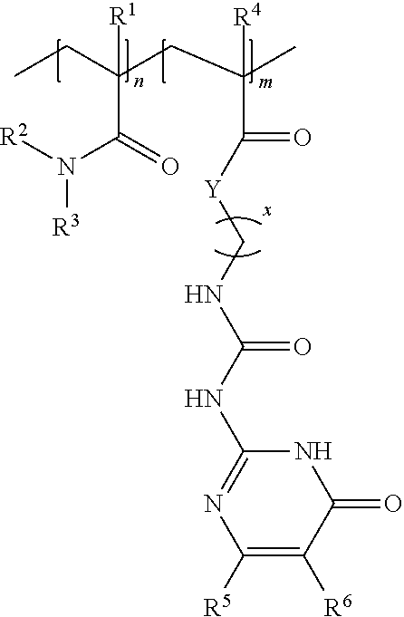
CCC(CC(C)([R4])C(=O)[Y]CNC(NC1=NC([R5])=C([R6])C(=O)N1)=O)([R1])C(=O)N([R2])[R3]
